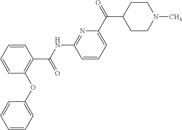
C1(C(NC2=NC(C(C3CCN(C)CC3)=O)=CC=C2)=O)=C(OC2=CC=CC=C2)C=CC=C1
